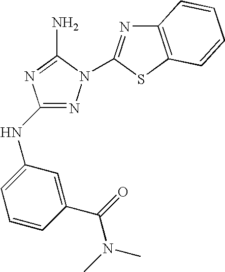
N1=C(NC2=CC=CC(C(=O)N(C)C)=C2)N=C(N)N1C1=NC2=C(S1)C=CC=C2
